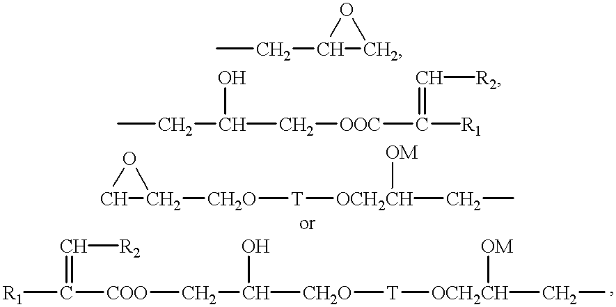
CCC1CO1.CCC(C[OOC]C([R1])=C[R2])O.C1C([CH2O][T][OCH2CH](CC)[OM])O1.[R1]C([COO]CC([CH2O][T][OCH2CH](CC)[OM])O)=C[R2]
